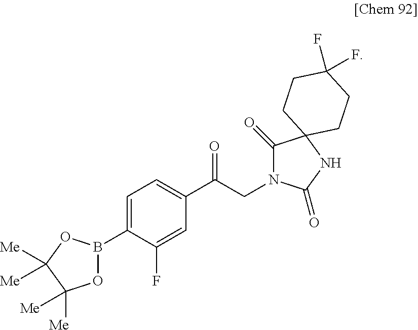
C1=C(B2OC([Me])([Me])C([Me])([Me])O2)C(F)=CC(C(CN2C(=O)C3(NC2=O)CCC(F)(F)CC3)=O)=C1
